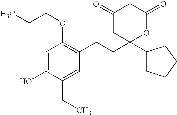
C1=C(O)C(CC)=CC(CCC2(C3CCCC3)OC(=O)CC(=O)C2)=C1OCCC
